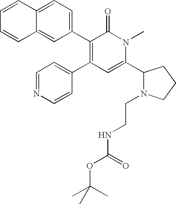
C1=CC=CC2=CC(C3=C(C4=CC=NC=C4)C=C(C4N(CCNC(=O)OC(C)(C)C)CCC4)N(C)C3=O)=CC=C12
